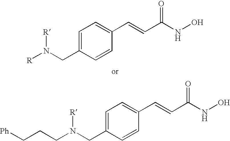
[R]N(CC1=CC=C(C=CC(NO)=O)C=C1)[R].C(N(CC1=CC=C(C=CC(NO)=O)C=C1)[R])CC[Ph]
